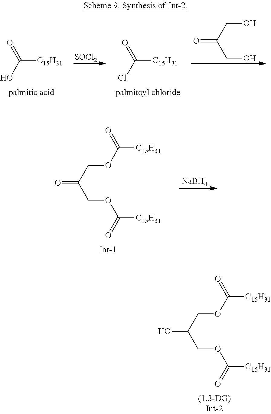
C([C15H31])(O)=O.[SOCl2].C([C15H31])(Cl)=O.O=C(CO)CO.O=C(COC([C15H31])=O)COC([C15H31])=O.[NaBH4].OC(COC([C15H31])=O)COC([C15H31])=O
